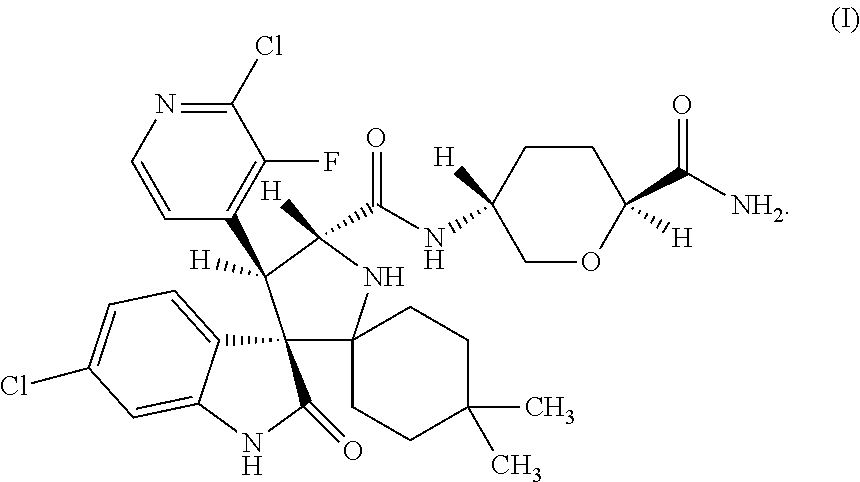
C12(C3(NC([H])(C(NC4([H])COC(C(=O)[NH2])([H])CC4)=O)C1([H])C1=C(F)C(Cl)=NC=C1)CCC(C)(C)CC3)C1=CC=C(Cl)C=C1NC2=O
